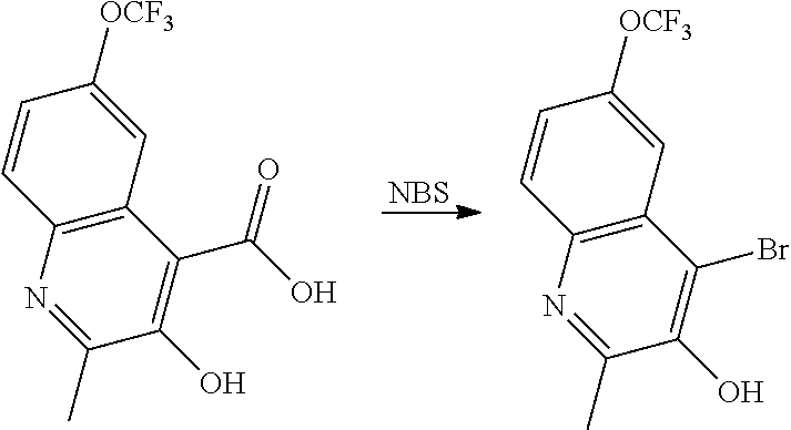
C1(O)=C(C(O)=O)C2=C(N=C1C)C=CC([OCF3])=C2.[NBS].C1(O)=C(Br)C2=C(N=C1C)C=CC([OCF3])=C2
